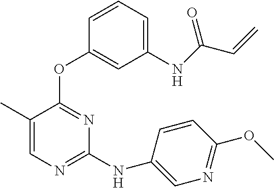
C1=C(C)C(OC2=CC(NC(C=C)=O)=CC=C2)=NC(NC2=CN=C(OC)C=C2)=N1
